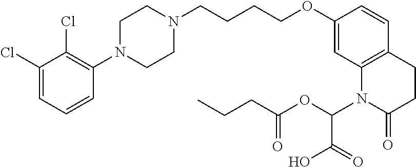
C1(Cl)=CC=CC(N2CCN(CCCCOC3=CC4=C(C=C3)CCC(=O)N4C(C(O)=O)OC(=O)CCC)CC2)=C1Cl
